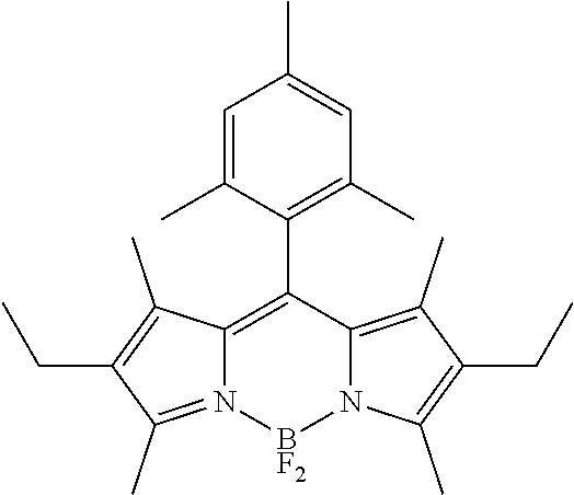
C12=C(C3=C(C)C=C(C)C=C3C)C3=C(C)C(CC)=C(C)N3[BF2]N1=C(C)C(CC)=C2C
